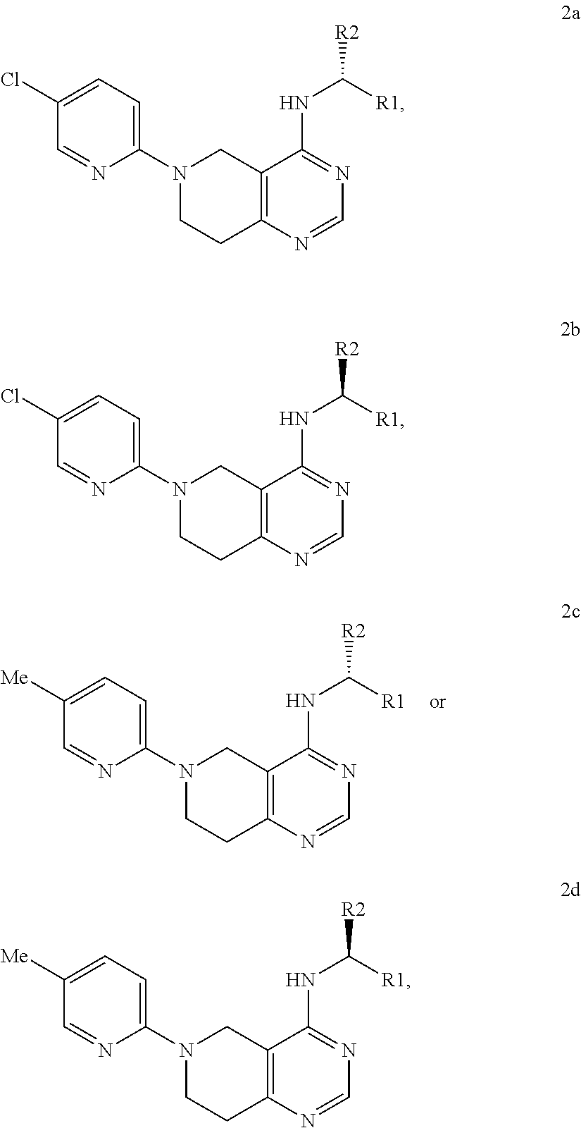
C12=C(N=CN=C1NC([R2])[R1])CCN(C1=CC=C([Me])C=N1)C2.C12=C(N=CN=C1NC([R2])[R1])CCN(C1=CC=C(Cl)C=N1)C2.C12=C(N=CN=C1NC([R2])[R1])CCN(C1=CC=C(Cl)C=N1)C2.C12=C(N=CN=C1NC([R2])[R1])CCN(C1=CC=C([Me])C=N1)C2
